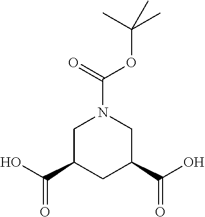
C1(C(O)=O)CC(C(=O)O)CN(C(=O)OC(C)(C)C)C1
